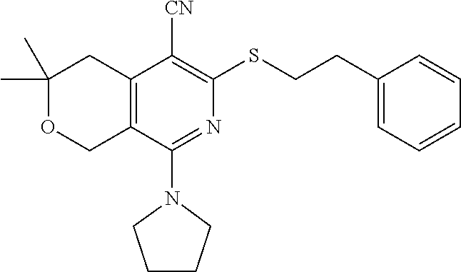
C1(C)(C)OCC2=C(C1)C([CN])=C(SCCC1=CC=CC=C1)N=C2N1CCCC1
